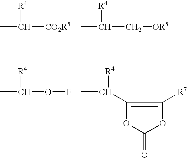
CC([CO2R5])[R4].CC(C[OR5])[R4].CC(OF)[R4].CC([R4])C1=C([R7])OC(=O)O1
